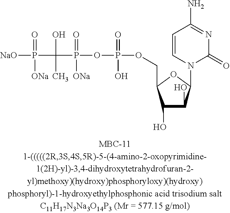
[NaO]P([ONa])(C(O)(C)P(=O)([ONa])OP(=O)(O)OCC1C(O)C(O)C(N2C(=O)N=C(N)C=C2)O1)=O
